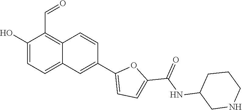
OC1=CC=C2C(=C1C=O)C=CC(C1=CC=C(C(NC3CCCNC3)=O)O1)=C2
